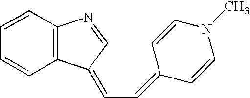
C1=CC=CC2=C1N=CC2=CC=C1C=CN(C)C=C1
